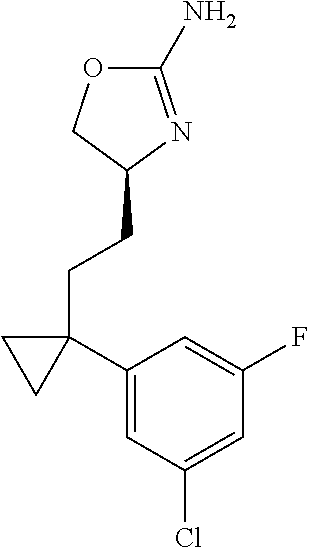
C1(N)=NC(CCC2(C3=CC(Cl)=CC(F)=C3)CC2)CO1
